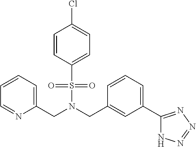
N(S(C1=CC=C(Cl)C=C1)(=O)=O)(CC1=CC(C2=NN=NN2)=CC=C1)CC1=CC=CC=N1
